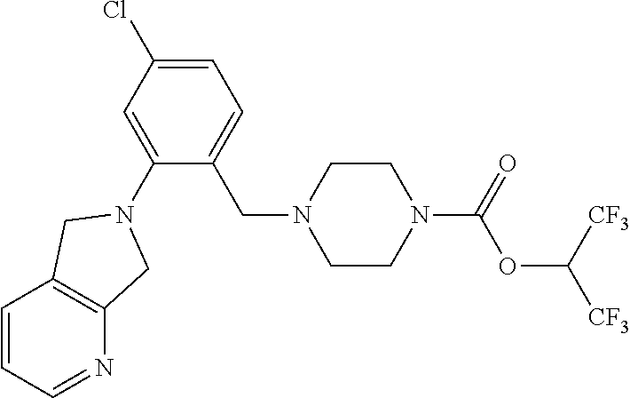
C1=C(Cl)C=C(N2CC3=C(C=CC=N3)C2)C(CN2CCN(C(=O)OC([CF3])[CF3])CC2)=C1
